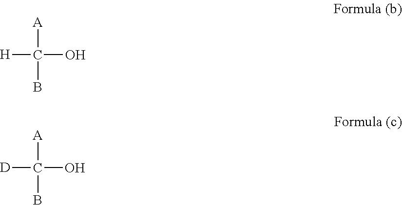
[H]C(O)([A])B.[D]C(O)([A])B
